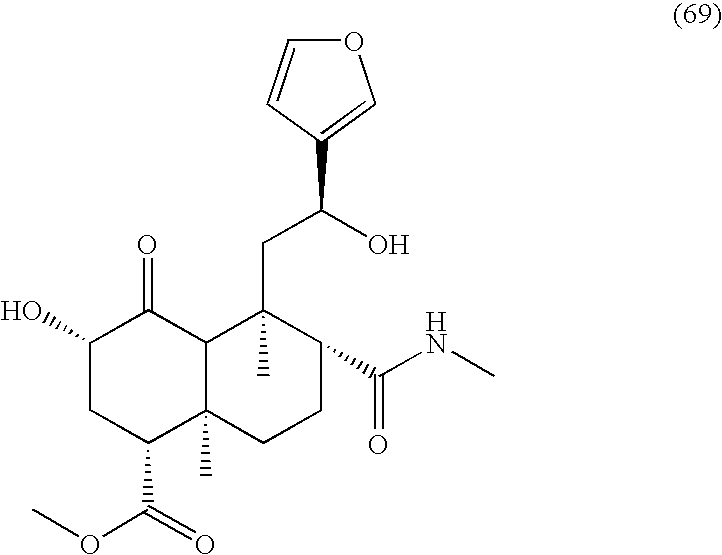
C1(O)CC(C(OC)=O)C2(C)C(C1=O)C(C)(CC(O)C1=COC=C1)C(C(NC)=O)CC2
